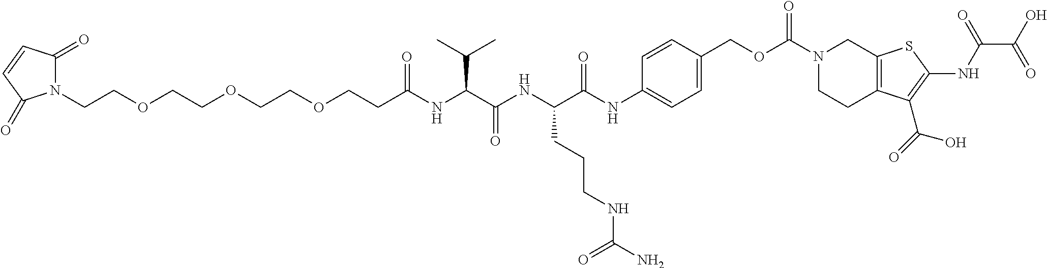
N1(CCOCCOCCOCCC(NC(C(NC(C(NC2=CC=C(COC(N3CCC4=C(C3)SC(NC(C(O)=O)=O)=C4C(=O)O)=O)C=C2)=O)CCCNC(N)=O)=O)C(C)C)=O)C(=O)C=CC1=O
